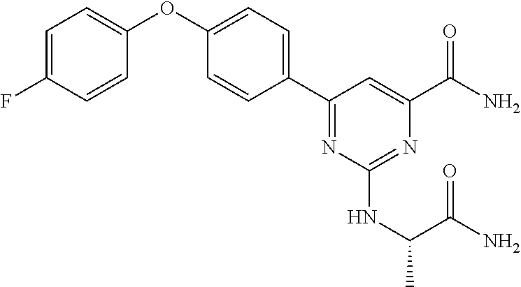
C1=C(F)C=CC(OC2=CC=C(C3=NC(NC(C)C(N)=O)=NC(C(N)=O)=C3)C=C2)=C1
